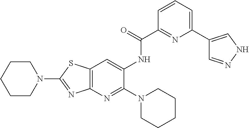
C1CCCCN1C1=NC2=C(S1)C=C(NC(=O)C1=NC(C3=CNN=C3)=CC=C1)C(N1CCCCC1)=N2
